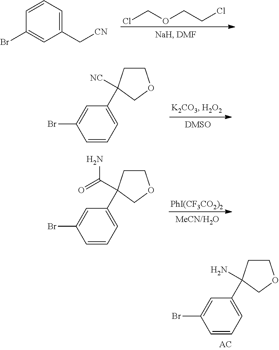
C1(C[CN])=CC=CC(Br)=C1.ClCOCCCl.C1CC(C2=CC=CC(Br)=C2)([NC])CO1.C1CC(C2=CC=CC(Br)=C2)(C(=O)N)CO1.[PhI(CF3CO2)2].C1CC(C2=CC=CC(Br)=C2)(N)CO1
